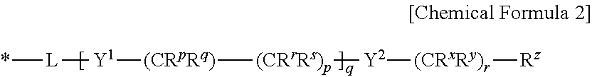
*[L][Y1][(CRpRq)][(CRrRs)p][Y2][(CRxRy)r][Rz]
